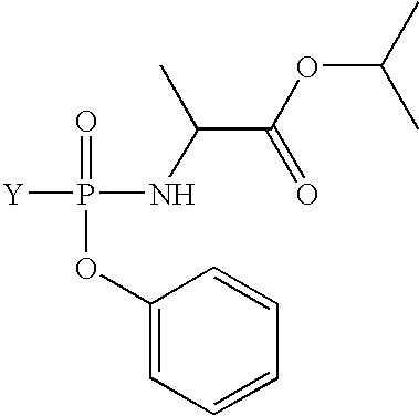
[Y]P(=O)(OC1=CC=CC=C1)NC(C(OC(C)C)=O)C
